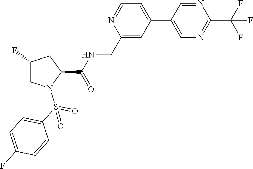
N1=CC=C(C2=CN=C(C(F)(F)F)N=C2)C=C1CNC(C1N(S(C2=CC=C(F)C=C2)(=O)=O)CC(F)C1)=O
